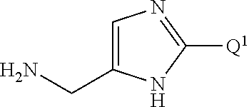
C1=C(CN)NC([Q1])=N1
